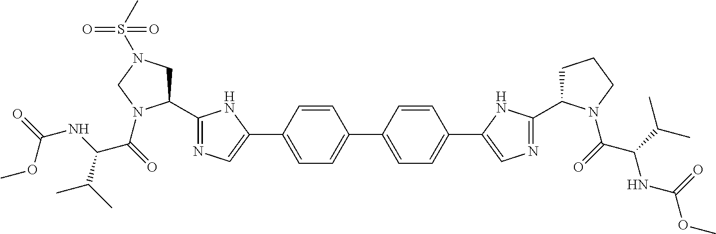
C1=C(C2=CN=C(C3CN(S(C)(=O)=O)CN3C(=O)C(NC(=O)OC)C(C)C)N2)C=CC(C2=CC=C(C3=CN=C(C4CCCN4C(=O)C(C(C)C)NC(OC)=O)N3)C=C2)=C1
